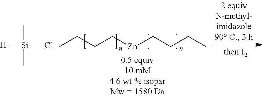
CCCC[Zn]CCCC.[H][Si](Cl)(C)C
